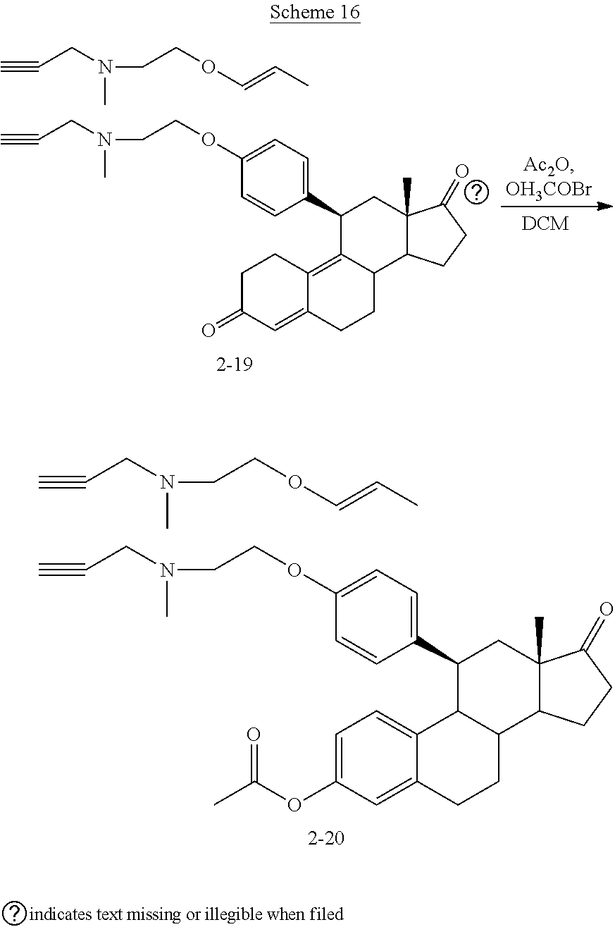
C1(C2=CC=C(OCCN(CC#C)C)C=C2)C2C(C3C(C)(C1)C(=O)CC3)CCC1=CC(OC(C)=O)=CC=C21.O(CCN(CC#C)C)C=CC.C1(C2=CC=C(OCCN(CC#C)C)C=C2)C2=C3C(=CC(=O)CC3)CCC2C2C(C)(C1)C(=O)CC2.O(CCN(CC#C)C)C=CC
